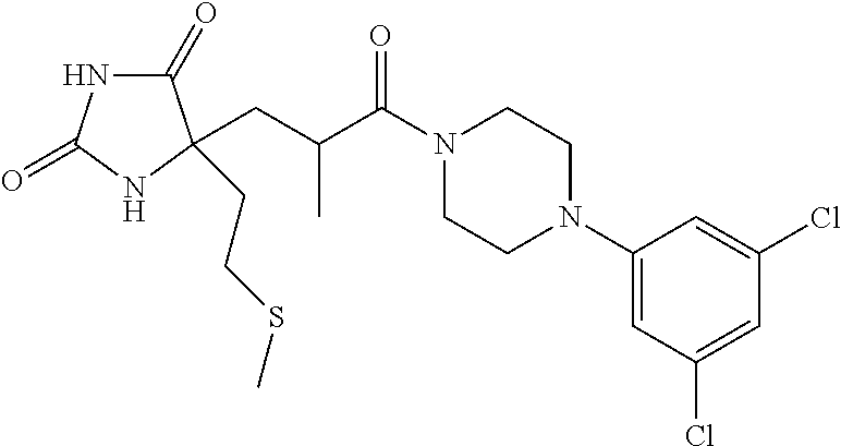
C1(=O)NC(=O)NC1(CC(C(N1CCN(C2=CC(Cl)=CC(Cl)=C2)CC1)=O)C)CCSC
